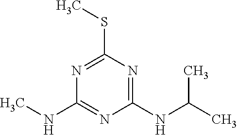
CNC1=NC(NC(C)C)=NC(SC)=N1
